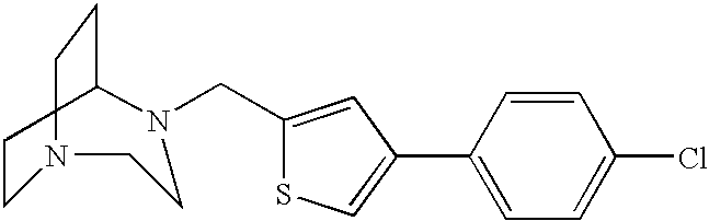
C1CN(CC2=CC(C3=CC=C(Cl)C=C3)=CS2)CCN(CC)C1
